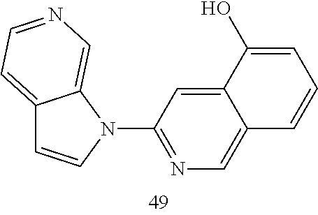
C12=CC=NC=C1N(C1=NC=C3C(=C1)C(O)=CC=C3)C=C2
